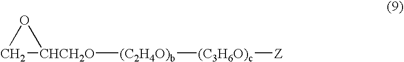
C1[CHCH2O]([(C2H4O)b][(C3H6O)c][Z])O1
